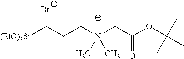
[(EtO)3Si]CCCN(CC(OC(C)(C)C)=O)(C)C.[Br-]
